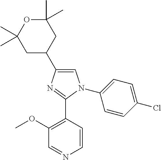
C1=C(C2CC(C)(C)OC(C)(C)C2)N=C(C2=C(OC)C=NC=C2)N1C1=CC=C(Cl)C=C1
